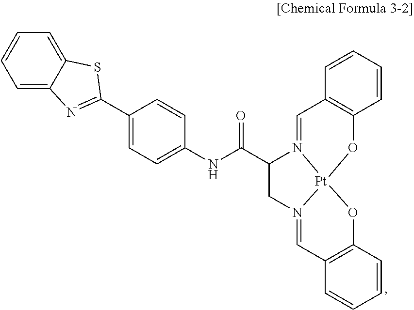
C1=C2C(=CC=C1)SC(C1=CC=C(NC(C3CN4=CC5=C(O[Pt]46N3=CC3=C(O6)C=CC=C3)C=CC=C5)=O)C=C1)=N2
